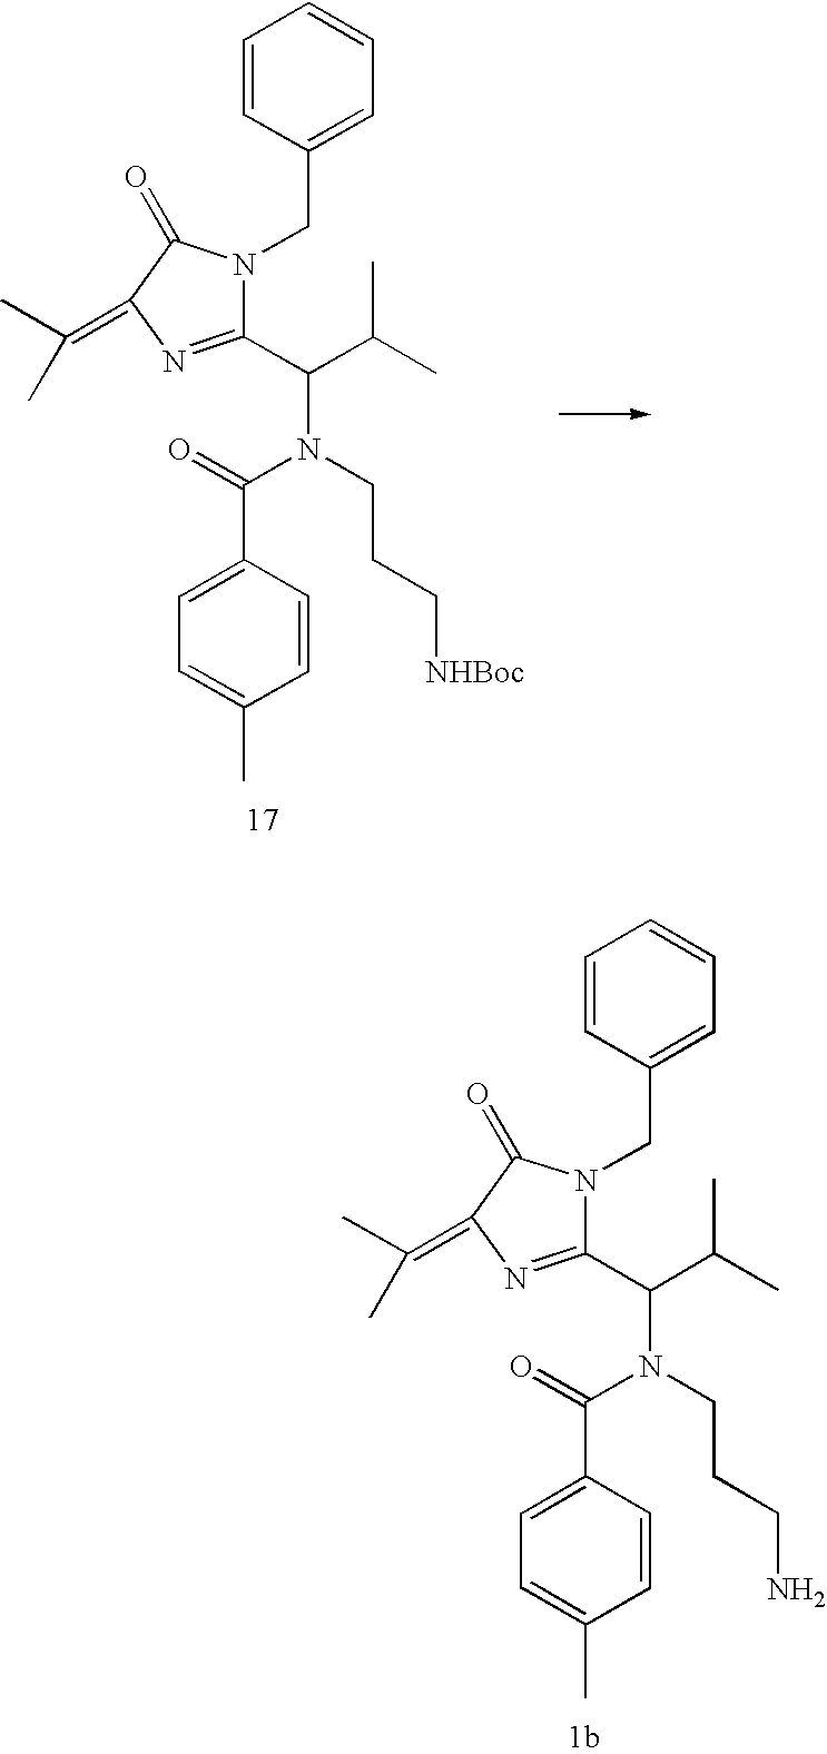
C(C(C)C)(N(CCCN)C(C1=CC=C(C)C=C1)=O)C1=NC(=C(C)C)C(=O)N1CC1=CC=CC=C1.C(C(C)C)(N(CCC[NHBoc])C(C1=CC=C(C)C=C1)=O)C1=NC(=C(C)C)C(=O)N1CC1=CC=CC=C1
